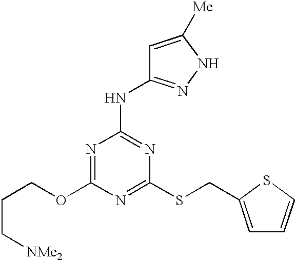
C(COC1=NC(NC2=NNC([Me])=C2)=NC(SCC2=CC=CS2)=N1)C[NMe2]
